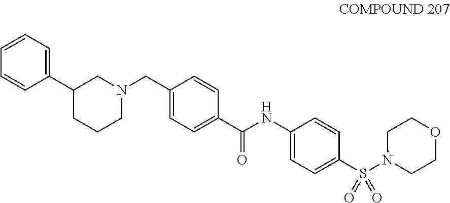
C1C(C2=CC=CC=C2)CN(CC2=CC=C(C(=O)NC3=CC=C(S(N4CCOCC4)(=O)=O)C=C3)C=C2)CC1
